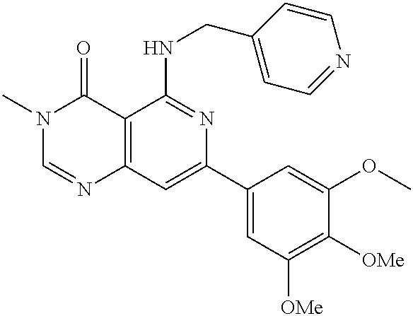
C12=C(C=C(C3=CC([OMe])=C([OMe])C(OC)=C3)N=C1NCC1=CC=NC=C1)N=CN(C)C2=O
